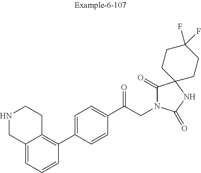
C1=C2C(=C(C3=CC=C(C(CN4C(=O)C5(NC4=O)CCC(F)(F)CC5)=O)C=C3)C=C1)CCNC2
